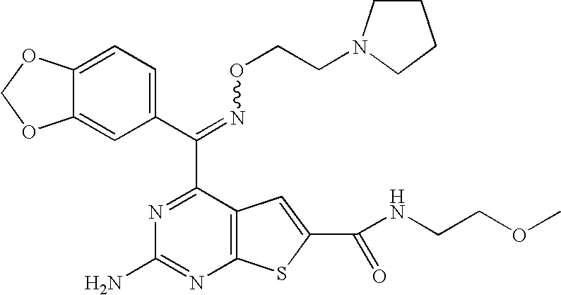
C(=NOCCN1CCCC1)(C1=NC(N)=NC2=C1C=C(C(NCCOC)=O)S2)C1=CC=C2C(=C1)OCO2
